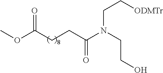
COC(CCC(N(CCO)CC[ODMTr])=O)=O
